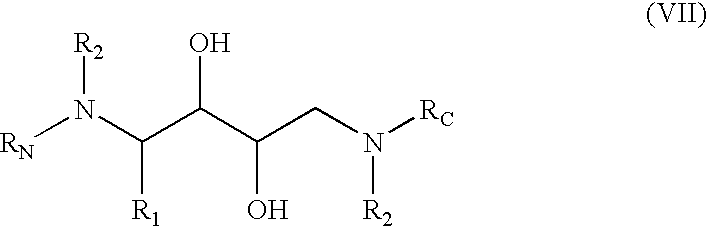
[RN]N(C(C(C(CN([RC])[R2])O)O)[R1])[R2]
